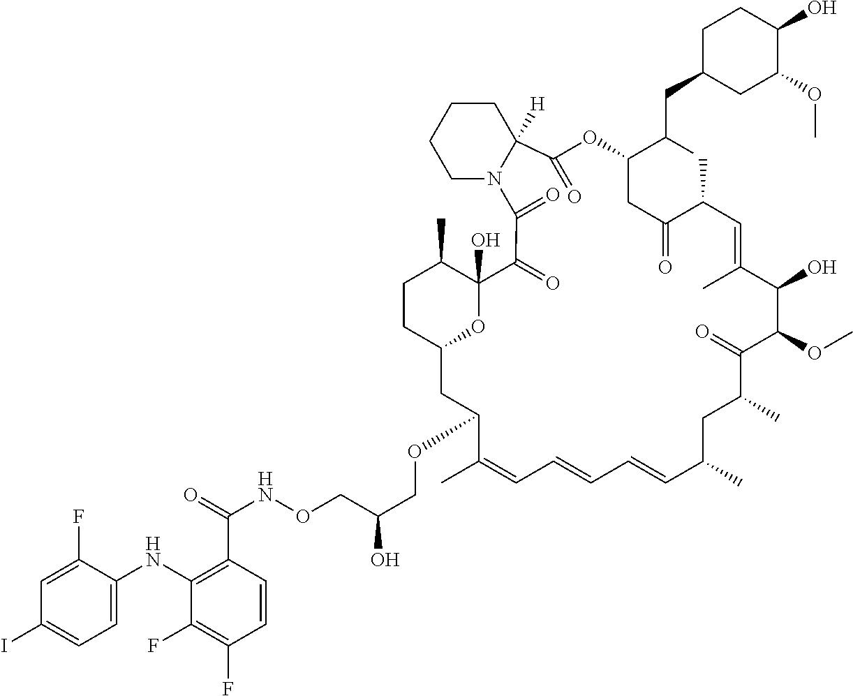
CC1C2(O)C(=O)C(=O)N3CCCCC3([H])C(=O)OC(C(CC3CC(OC)C(O)CC3)C)CC(=O)C(C)C=C(C)C(O)C(OC)C(=O)C(C)CC(C)C=CC=CC=C(C)C(OCC(O)CONC(=O)C3=C(NC4=CC=C(I)C=C4F)C(F)=C(F)C=C3)CC(O2)CC1
